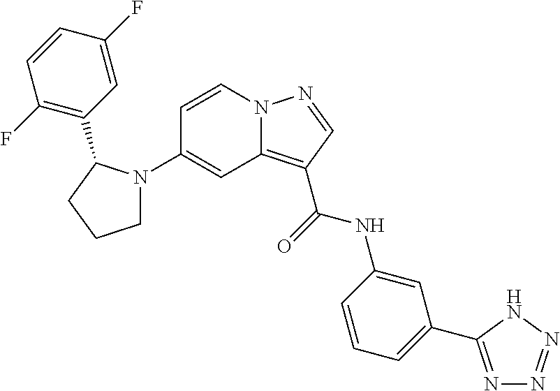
C1=CN2C(=C(C(=O)NC3=CC(C4=NN=NN4)=CC=C3)C=N2)C=C1N1CCCC1C1=C(F)C=CC(F)=C1
